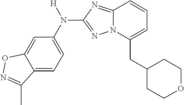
C12=CC=C(N([H])C3=NN4C(=N3)C=CC=C4CC3CCOCC3)C=C1ON=C2C
